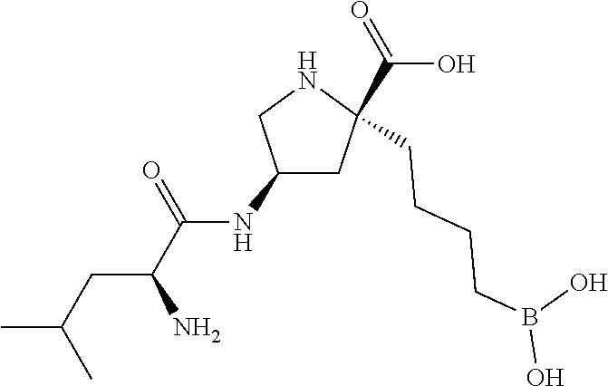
C(C1(C(O)=O)CC(NC(C(CC(C)C)N)=O)CN1)CCCB(O)O
